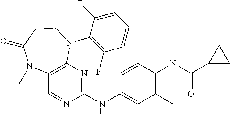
C1(NC2=NC3=C(C=N2)N(C)C(=O)CCN3C2=C(F)C=CC=C2F)=CC(C)=C(NC(C2CC2)=O)C=C1
